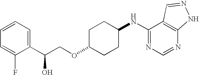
C1(C(COC2CCC(NC3=NC=NC4=C3C=NN4)CC2)O)=CC=CC=C1F
